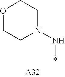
O1CCN(N*)CC1
